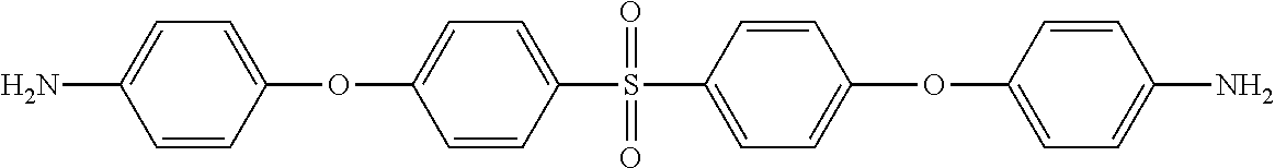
C1=C(OC2=CC=C(S(=O)(=O)C3=CC=C(OC4=CC=C(N)C=C4)C=C3)C=C2)C=CC(N)=C1
